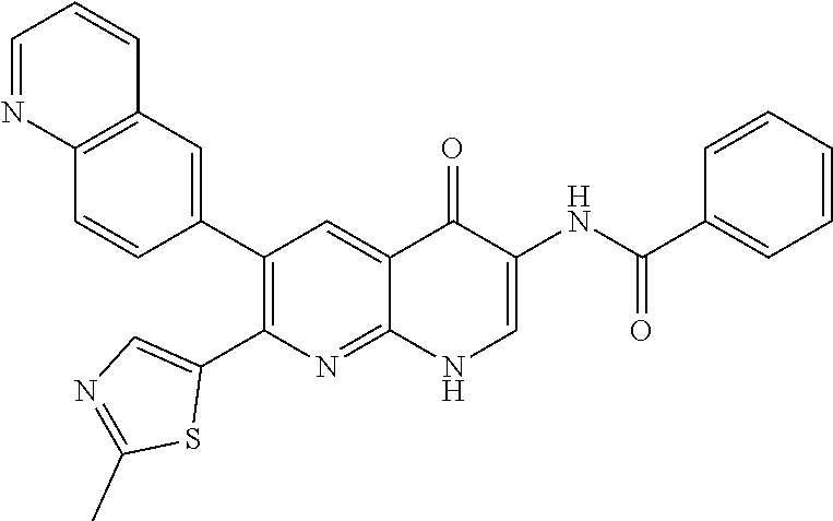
C12=C(C=C(C3=C(C4=CN=C(C)S4)N=C4C(=C3)C(=O)C(NC(C3=CC=CC=C3)=O)=CN4)C=C1)C=CC=N2
